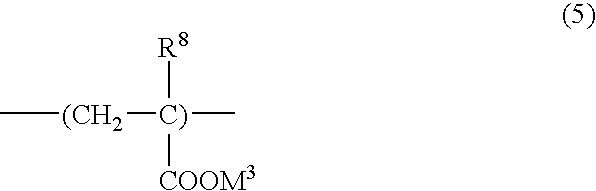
C[(CH2][C)](C)([R8])[COOM3]
